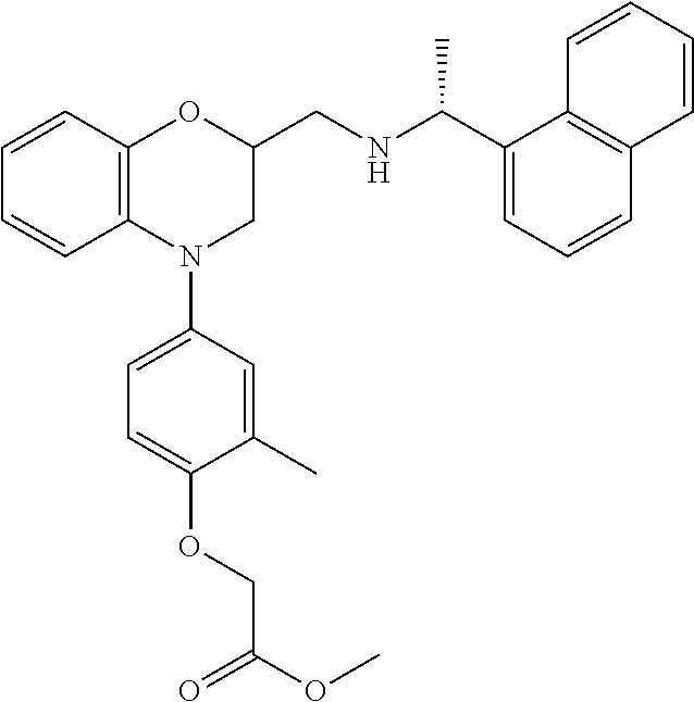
C1=CC2=C(C=C1)N(C1=CC=C(OCC(OC)=O)C(C)=C1)CC(CNC(C1=CC=CC3=C1C=CC=C3)C)O2
